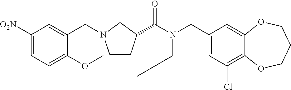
C1(CN(C(=O)C2CCN(CC3=CC([O2N])=CC=C3OC)C2)CC(C)C)=CC(Cl)=C2C(=C1)OCCCO2
